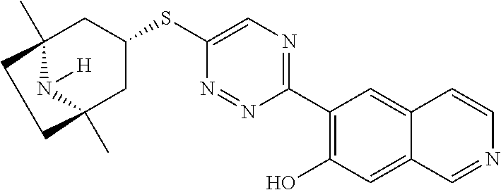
C1(C2=C(O)C=C3C(=C2)C=CN=C3)=NC=C(SC2CC3(C)N([H])C(C)(C2)CC3)N=N1
